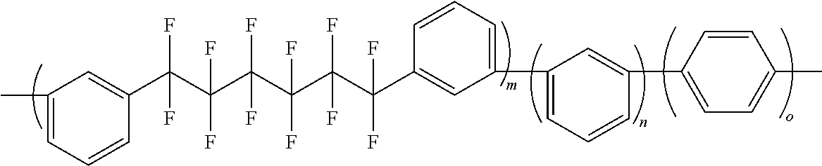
C1(C)=CC=CC(C(F)(F)C(F)(F)C(F)(F)C(F)(F)C(F)(F)C(C2=CC(C3=CC=CC(C4=CC=C(C)C=C4)=C3)=CC=C2)(F)F)=C1
